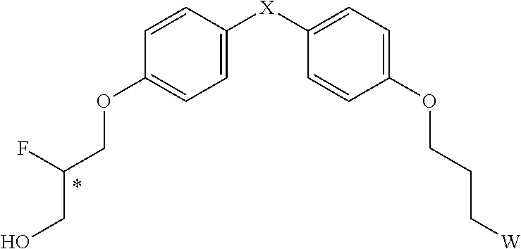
C1=CC([X]C2=CC=C(OCCC[W])C=C2)=CC=C1OCC(F)CO
